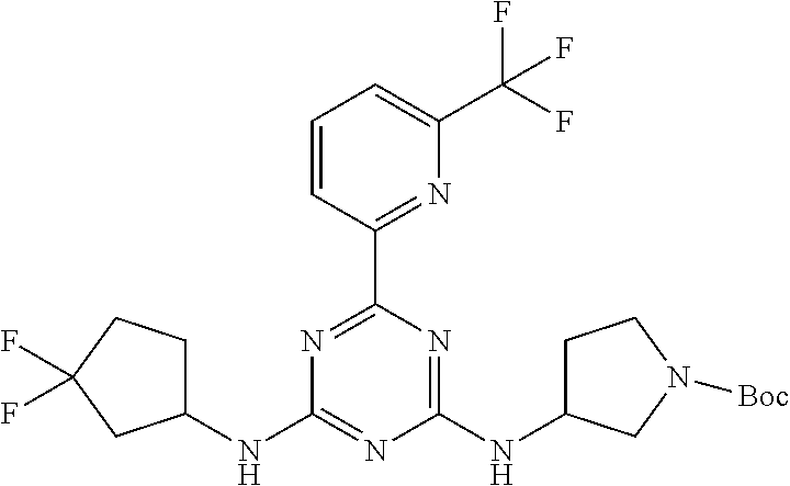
N(C1=NC(NC2CCN([Boc])C2)=NC(C2=NC(C(F)(F)F)=CC=C2)=N1)C1CCC(F)(F)C1
